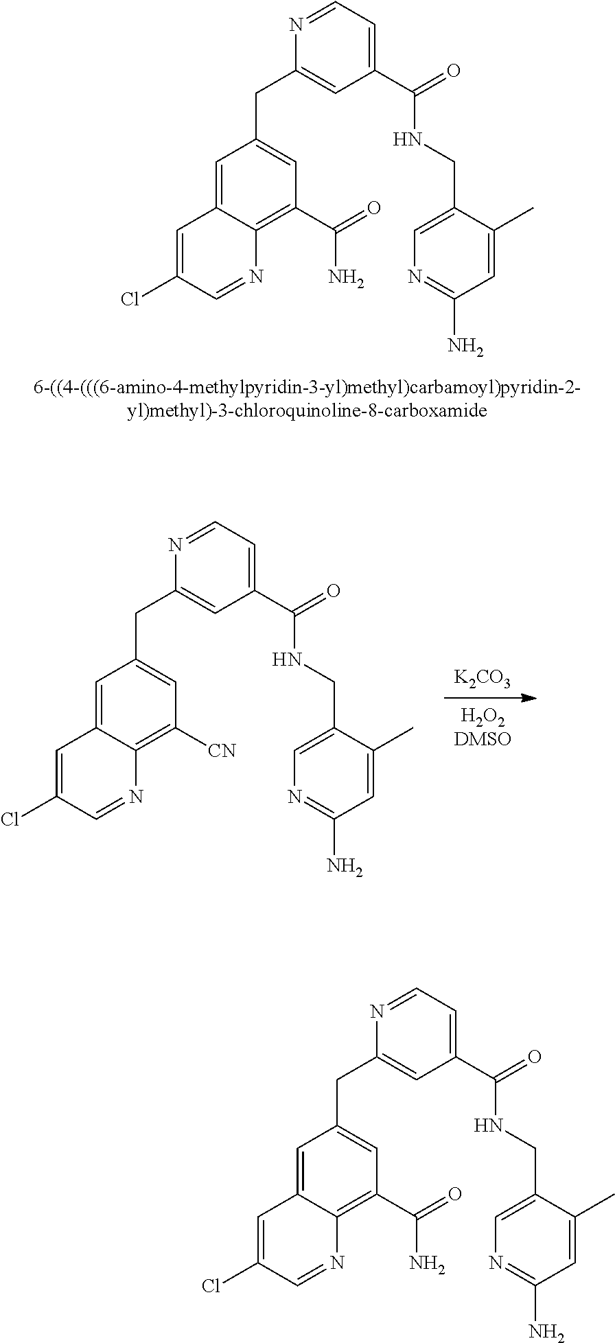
C1=C2C(=C(C(=O)N)C=C1CC1=CC(C(=O)NCC3=CN=C(N)C=C3C)=CC=N1)N=CC(Cl)=C2.[H2O2DMSO].[K2CO3].C1=C2C(=C([CN])C=C1CC1=CC(C(=O)NCC3=CN=C(N)C=C3C)=CC=N1)N=CC(Cl)=C2.C1=C2C(=C(C(=O)N)C=C1CC1=CC(C(=O)NCC3=CN=C(N)C=C3C)=CC=N1)N=CC(Cl)=C2
